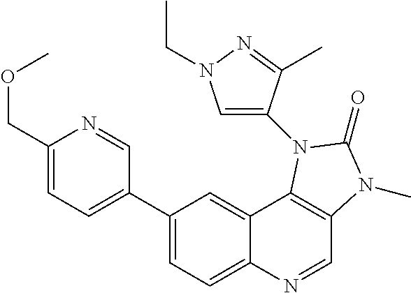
C1(C2=CC=C(COC)N=C2)=CC=C2C(=C1)C1=C(C=N2)N(C)C(=O)N1C1=CN(CC)N=C1C
